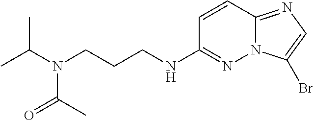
C1=CC2=NC=C(Br)N2N=C1NCCCN(C(C)C)C(C)=O
